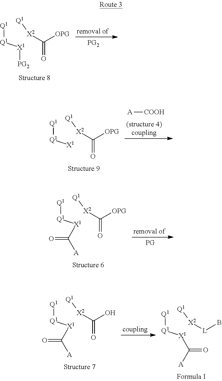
[Q1][Q1][X1]C(=O)[A].[X2]([Q1])C([OPG])=O.[Q1][Q1][X1]C(=O)[A].[X2]([Q1])C(O)=O.[Q1][Q1][X1]C(=O)[A].[X2]([Q1])[L]B.[Q1][Q1][X1][PG2].[X2]([Q1])C([OPG])=O.[Q1][Q1][X1].[X2]([Q1])C([OPG])=O.[A][COOH]
